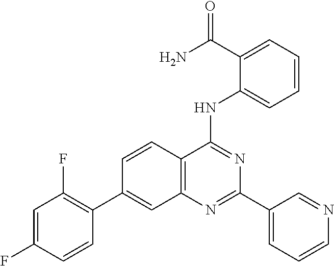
C12=C(N=C(C3=CC=CN=C3)N=C1NC1=CC=CC=C1C(N)=O)C=C(C1=C(F)C=C(F)C=C1)C=C2
